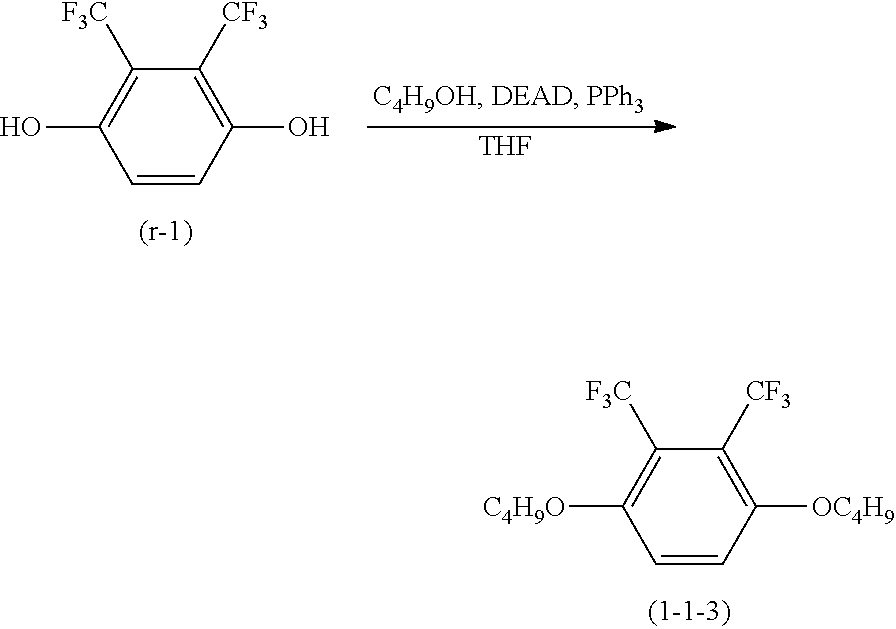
C1([OC4H9])=C([CF3])C([F3C])=C([C4H9O])C=C1.C1(O)=C([CF3])C([F3C])=C(O)C=C1.[THF]
